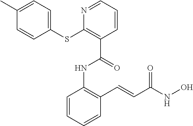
C1=CC=CC(C=CC(NO)=O)=C1NC(=O)C1=C(SC2=CC=C(C)C=C2)N=CC=C1
